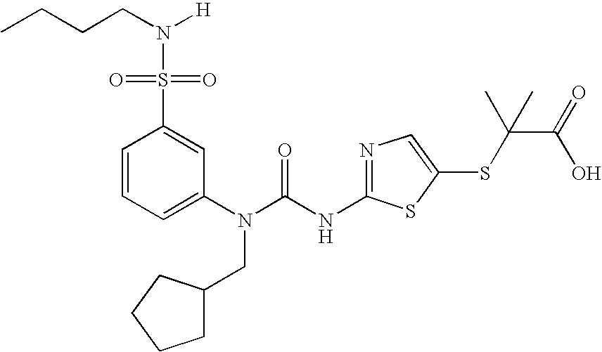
C1=CC=C(N(C(NC2=NC=C(SC(C(O)=O)(C)C)S2)=O)CC2CCCC2)C=C1S(N(CCCC)[H])(=O)=O
